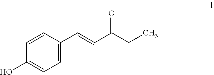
C1=C(C=CC(CC)=O)C=CC(O)=C1
